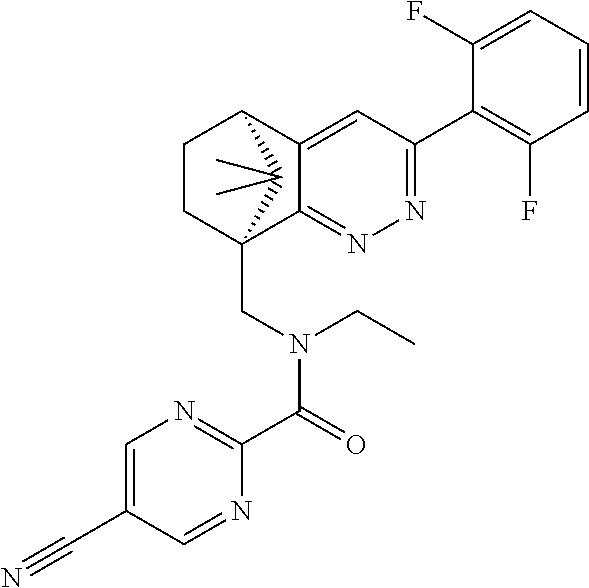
C12=CC(C3=C(F)C=CC=C3F)=NN=C1C1(CN(C(C3=NC=C(C#N)C=N3)=O)CC)CCC2C1(C)C
